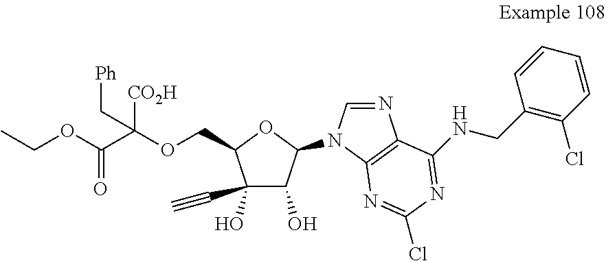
C1(C#C)(O)C(O)C(N2C=NC3=C2N=C(Cl)N=C3NCC2=C(Cl)C=CC=C2)OC1COC([CO2H])(C[Ph])C(OCC)=O
